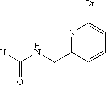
N1=C(CNC([H])=O)C=CC=C1Br
